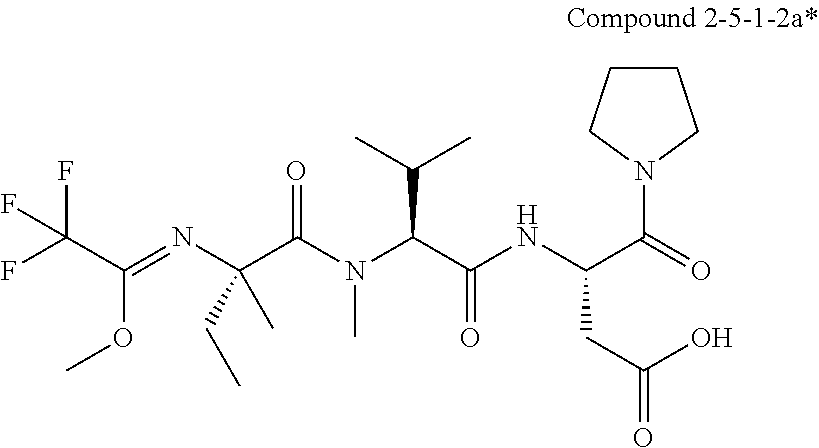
N(C(C(N(C(C(NC(C(N1CCCC1)=O)CC(O)=O)=O)C(C)C)C)=O)(CC)C)=C(C(F)(F)F)OC
